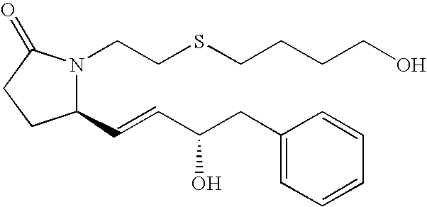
N1(CCSCCCCO)C(C=CC(CC2=CC=CC=C2)O)CCC1=O
